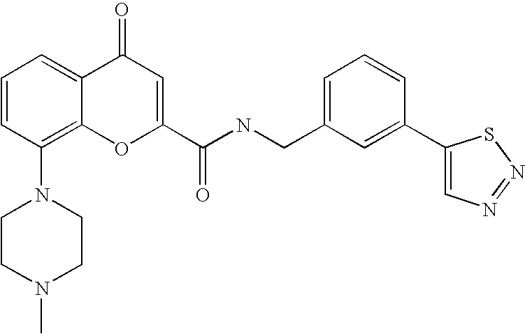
C1CN(C)CCN1C1=C2C(=CC=C1)C(=O)C=C(C(NCC1=CC=CC(C3=CN=NS3)=C1)=O)O2
